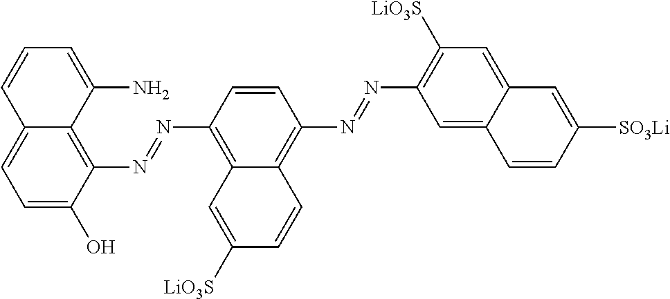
C1(N=NC2=C3C(=C(N=NC4=C([LiO3S])C=C5C(=C4)C=CC([SO3Li])=C5)C=C2)C=CC([LiO3S])=C3)=C2C(=CC=C1O)C=CC=C2N
